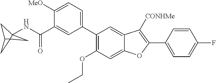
C(C1=CC(C2=C(OCC)C=C3C(=C2)C([CONHMe])=C(C2=CC=C(F)C=C2)O3)=CC=C1[MeO])(=O)NC12CC3CC31C2
